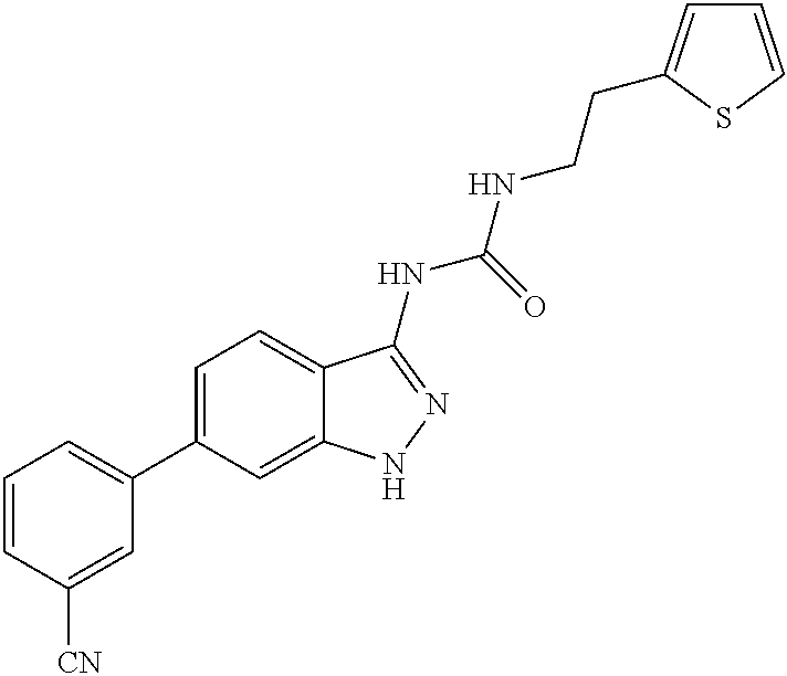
C1=CC([CN])=CC(C2=CC=C3C(=C2)NN=C3NC(NCCC2=CC=CS2)=O)=C1
